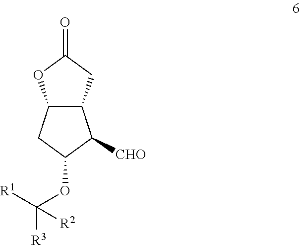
C12C(CC(=O)O1)C([CHO])C(OC([R3])([R1])[R2])C2
